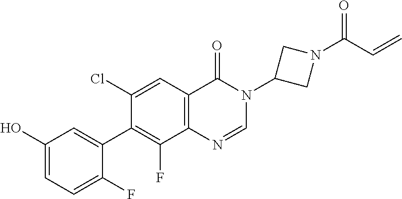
C1(O)=CC=C(F)C(C2=C(F)C3=C(C=C2Cl)C(=O)N(C2CN(C(C=C)=O)C2)C=N3)=C1
